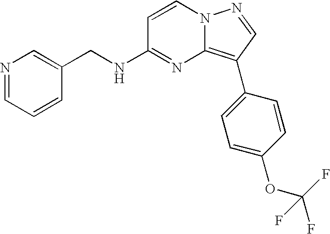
C1(CNC2=NC3=C(C4=CC=C(OC(F)(F)F)C=C4)C=NN3C=C2)=CN=CC=C1
